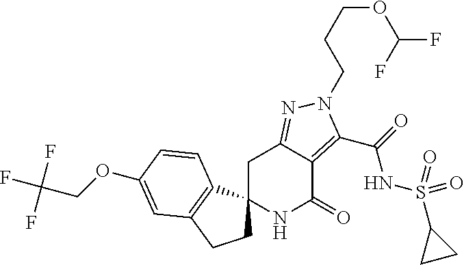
C1C2=NN(CCCOC(F)F)C(C(=O)NS(C3CC3)(=O)=O)=C2C(=O)NC12CCC1=C2C=CC(OCC(F)(F)F)=C1
